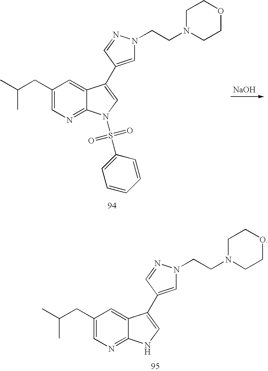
C1(CC(C)C)=CN=C2C(=C1)C(C1=CN(CCN3CCOCC3)N=C1)=CN2.C1(CC(C)C)=CN=C2C(=C1)C(C1=CN(CCN3CCOCC3)N=C1)=CN2S(=O)(C1=CC=CC=C1)=O.[NaOH]
